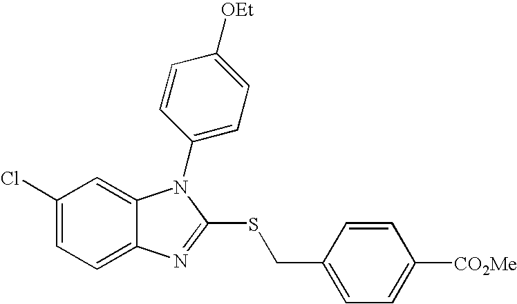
C1(Cl)=CC=C2C(=C1)N(C1=CC=C([OEt])C=C1)C(SCC1=CC=C([CO2Me])C=C1)=N2
